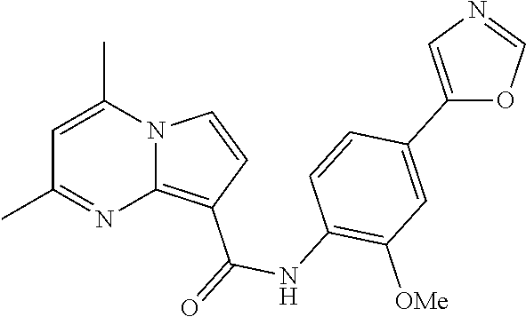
C1=C(C)N2C(=C(C(=O)NC3=C([OMe])C=C(C4=CN=CO4)C=C3)C=C2)N=C1C
